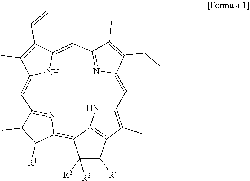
C12=C3C(C)=C(N1)C=C1C(CC)=C(C)C(=N1)C=C1C(C=C)=C(C)C(=CC4=NC(=C2C([R2])([R3])C3[R4])C([R1])C4C)N1
